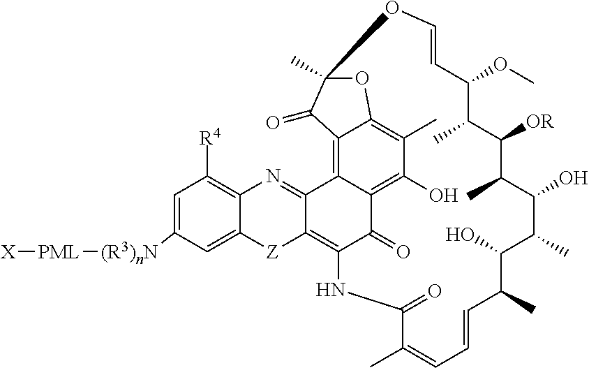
C1([OR])C(C)C(OC)C=COC2(C)OC3=C(C)C(O)=C4C(=O)C(=C5C(=NC6=C([R4])C=C([(R3)nN][PML][X])C=C6[Z]5)C4=C3C2=O)NC(=O)C(C)=CC=CC(C)C(O)C(C)C(O)C1C
